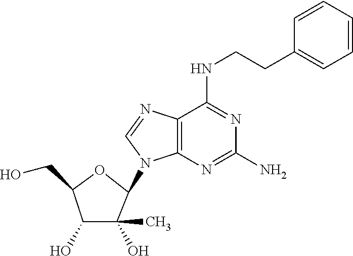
C1(O)C(C)(O)C(N2C3=C(N=C2)C(NCCC2=CC=CC=C2)=NC(N)=N3)OC1CO
